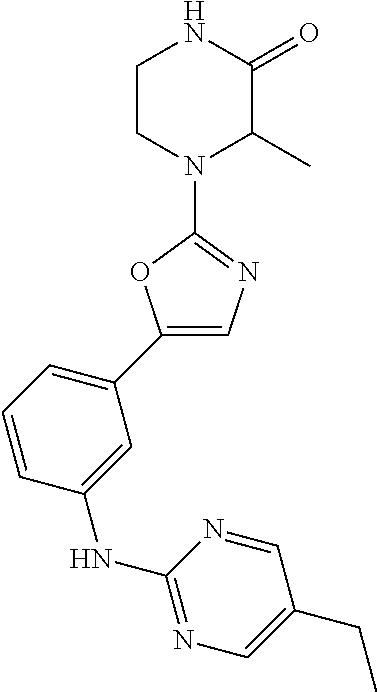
C1(N2C(C)C(=O)NCC2)=NC=C(C2=CC=CC(NC3=NC=C(CC)C=N3)=C2)O1
